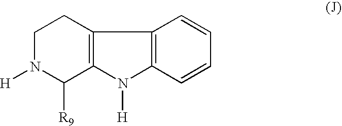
C12=C(N([H])C3=C1C=CC=C3)C([R9])N([H])CC2
